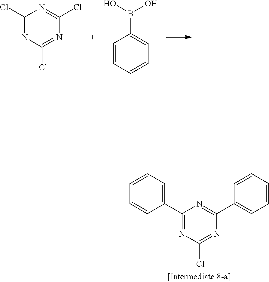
ClC1=NC(Cl)=NC(Cl)=N1.C1=CC(B(O)O)=CC=C1.C1=CC=C(C2=NC(Cl)=NC(C3=CC=CC=C3)=N2)C=C1
